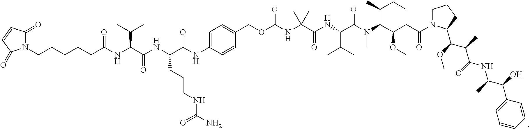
N1(CCCCCC(NC(C(NC(C(NC2=CC=C(COC(NC(C(NC(C(N(C(C(OC)CC(N3CCCC3C(OC)C(C)C(=O)NC(C(O)C3=CC=CC=C3)C)=O)C(CC)C)C)=O)C(C)C)=O)(C)C)=O)C=C2)=O)CCCNC(N)=O)=O)C(C)C)=O)C(=O)C=CC1=O
